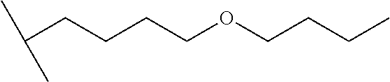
C(CCCCOCCCC)(C)C
